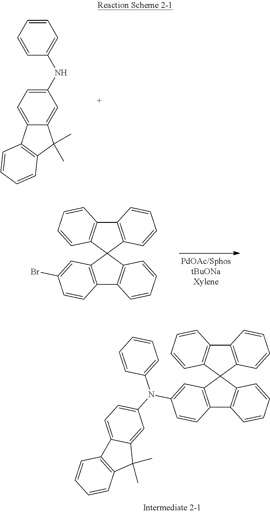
N(C1=CC=C2C(=C1)C(C)(C)C1=C2C=CC=C1)C1=CC=CC=C1.C12=C(C=CC=C1)C1(C3=C2C=CC=C3)C2=C(C3=C1C=CC=C3)C=CC(Br)=C2.C12=C(C=CC=C1)C1(C3=C2C=CC=C3)C2=C(C3=C1C=CC=C3)C=CC(N(C1=CC=C3C(=C1)C(C)(C)C1=C3C=CC=C1)C1=CC=CC=C1)=C2
